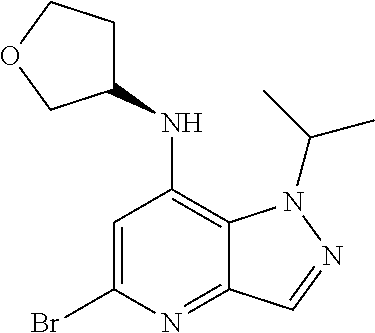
C1=C(Br)N=C2C(=C1NC1CCOC1)N(C(C)C)N=C2
